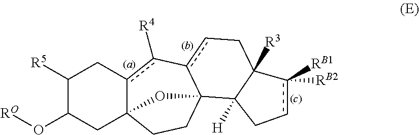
C1([R5])C(O[RO])CC23c(c([R4])-c4cCC5([R3])C([H])(C4(CC2)O3)Ccc5([RB1])[RB2])C1
